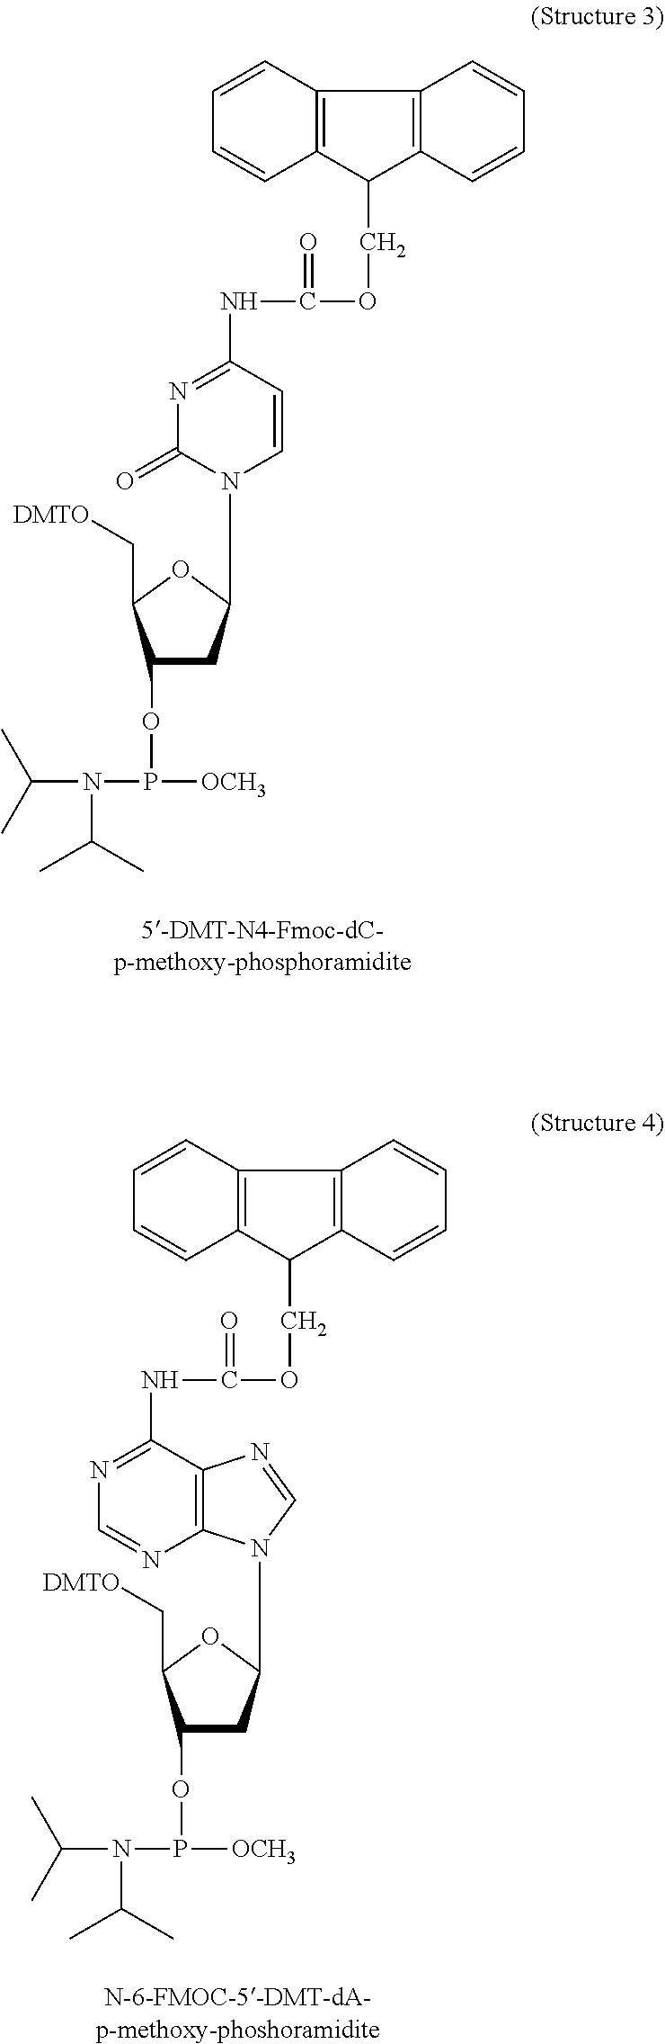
C1=CC2=C(C=C1)C(COC(=O)NC1=NC(=O)N(C3CC(OP([OCH3])N(C(C)C)C(C)C)C(C[DMTO])O3)C=C1)C1=C2C=CC=C1.C1=CC2=C(C=C1)C(COC(=O)NC1=NC=NC3=C1N=CN3C1CC(OP([OCH3])N(C(C)C)C(C)C)C(C[DMTO])O1)C1=C2C=CC=C1
